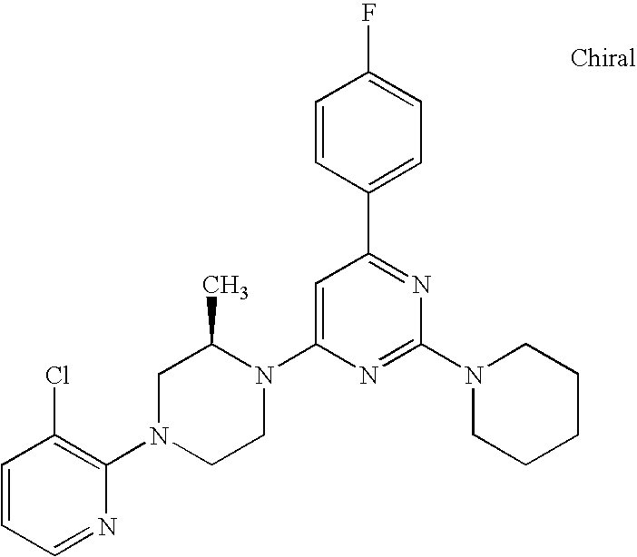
C1=CC=NC(N2CCN(C3=CC(C4=CC=C(F)C=C4)=NC(N4CCCCC4)=N3)C(C)C2)=C1Cl
